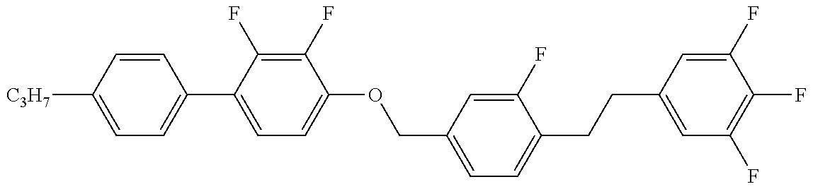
C1=C([C3H7])C=CC(C2=CC=C(OCC3=CC=C(CCC4=CC(F)=C(F)C(F)=C4)C(F)=C3)C(F)=C2F)=C1
